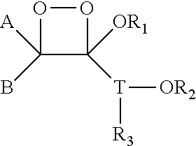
C1(B)([A])C([OR1])([T]([R3])[OR2])OO1
